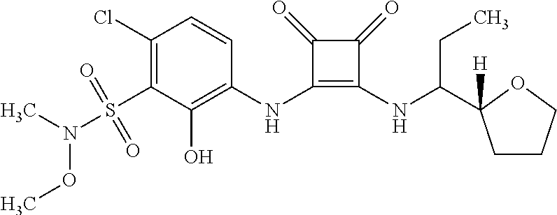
C1(Cl)=C(S(=O)(=O)N(C)OC)C(O)=C(NC2=C(NC(CC)C3([H])CCCO3)C(=O)C2=O)C=C1
